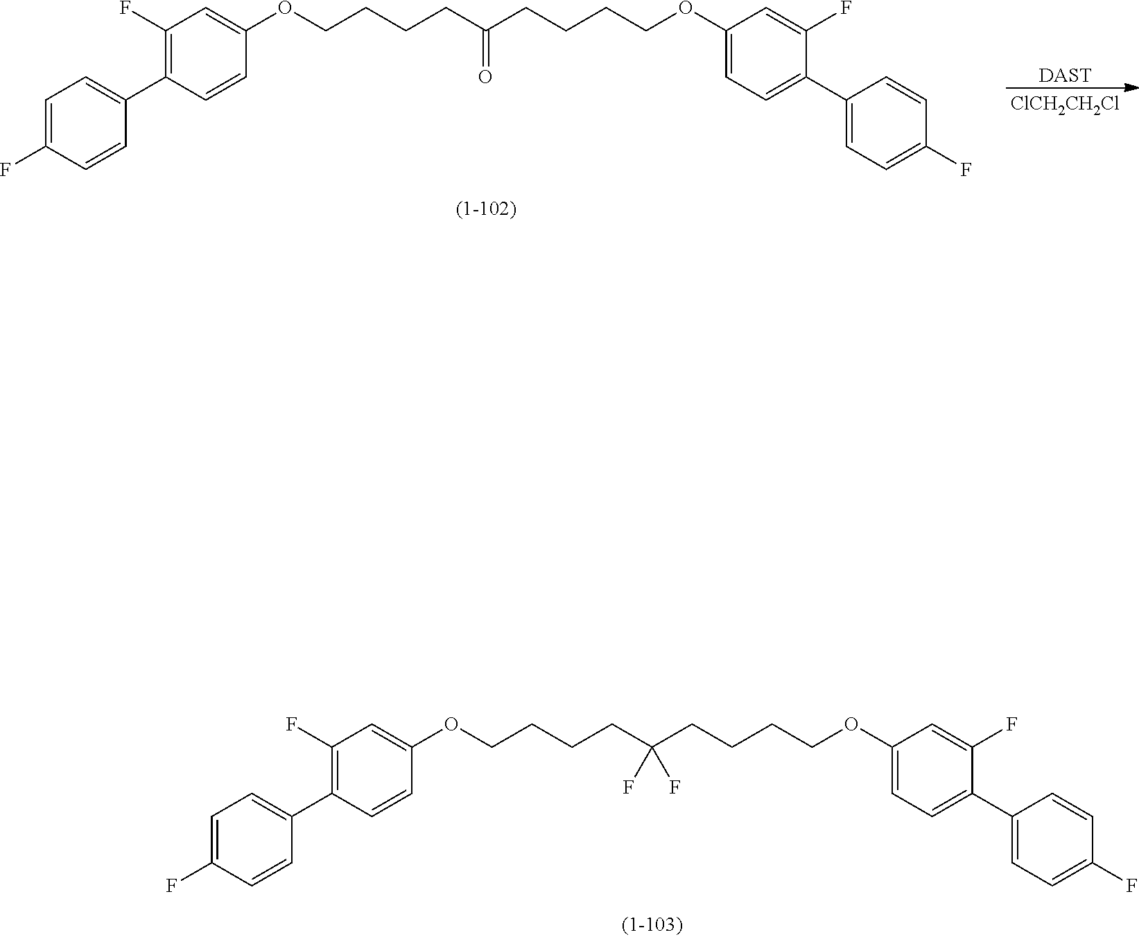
C(CCCC(CCCCOC1=CC=C(C2=CC=C(F)C=C2)C(F)=C1)(F)F)OC1=CC(F)=C(C2=CC=C(F)C=C2)C=C1.C(CCCC(CCCCOC1=CC=C(C2=CC=C(F)C=C2)C(F)=C1)=O)OC1=CC(F)=C(C2=CC=C(F)C=C2)C=C1.[DAST].[ClCH2CH2Cl]
